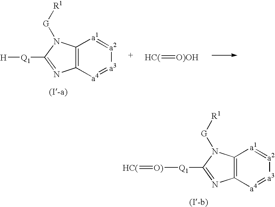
C12=C([a4]=[a3][a2]=[a1]1)N=C([Q1][H])N2[G][R1].[HC(]=[O)OH].C12=C([a4]=[a3][a2]=[a1]1)N=C([Q1][O)]=[HC(])N2[G][R1]
